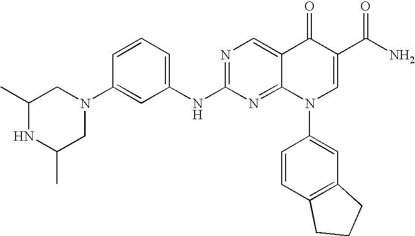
C1(C)NC(C)CN(C2=CC(NC3=NC=C4C(=N3)N(C3=CC5=C(C=C3)CCC5)C=C(C(N)=O)C4=O)=CC=C2)C1
